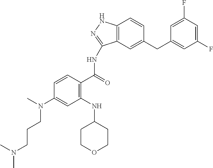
CN(C1=CC(NC2CCOCC2)=C(C(=O)NC2=NNC3=C2C=C(CC2=CC(F)=CC(F)=C2)C=C3)C=C1)CCCN(C)C
